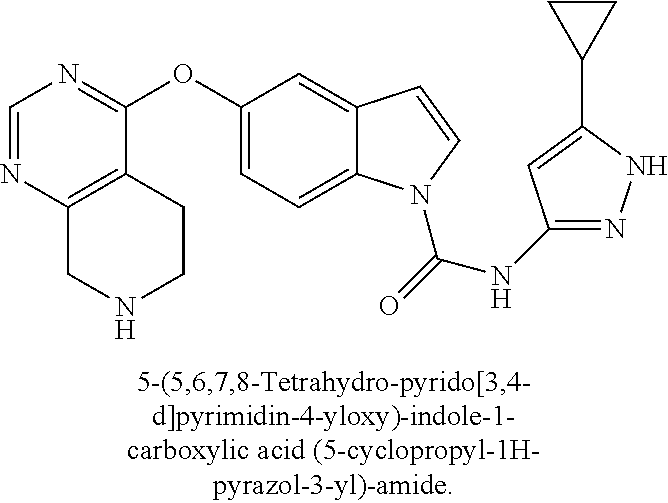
C1=NC2=C(C(OC3=CC=C4C(=C3)C=CN4C(=O)NC3=NNC(C4CC4)=C3)=N1)CCNC2
